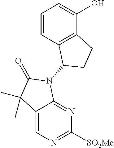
C1=CC2=C(C(O)=C1)CCC2N1C(=O)C(C)(C)C2=CN=C([SO2Me])N=C12
